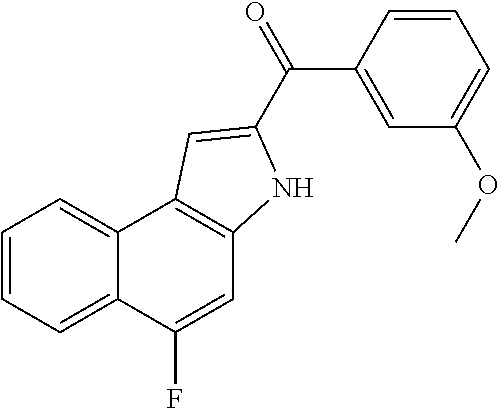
C1=C(F)C2=CC=CC=C2C2=C1NC(C(=O)C1=CC(OC)=CC=C1)=C2
